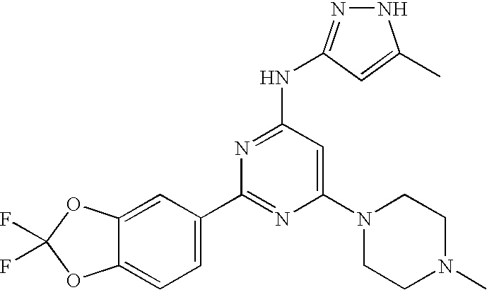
N1N=C(NC2=NC(C3=CC=C4C(=C3)OC(F)(F)O4)=NC(N3CCN(C)CC3)=C2)C=C1C
